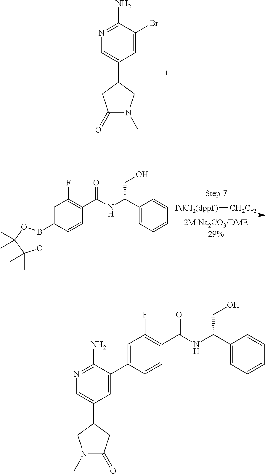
C1=C(Br)C(N)=NC=C1C1CC(=O)N(C)C1.C1=C(B2OC(C)(C)C(C)(C)O2)C=CC(C(NC(C2=CC=CC=C2)CO)=O)=C1F.[PdCl2(dppf)][CH2Cl2].C1=C(C2=CC(C3CN(C)C(=O)C3)=CN=C2N)C=CC(C(NC(C2=CC=CC=C2)CO)=O)=C1F
